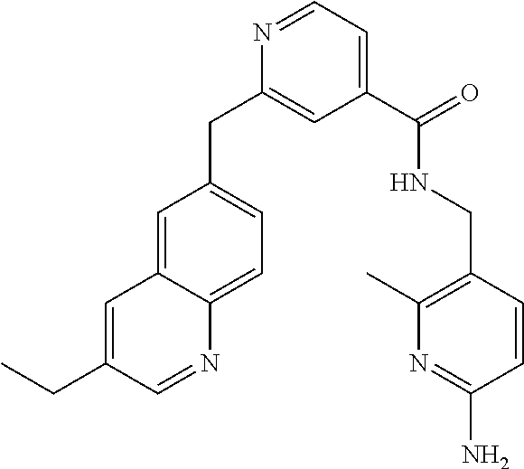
C1=C(CC)C=NC2=CC=C(CC3=CC(C(=O)NCC4=C(C)N=C(N)C=C4)=CC=N3)C=C12
